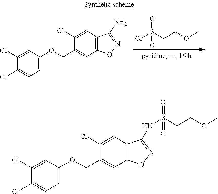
C1(Cl)=CC2=C(C=C1COC1=CC=C(Cl)C(Cl)=C1)ON=C2N.ClS(CCOC)(=O)=O.C1(Cl)=CC2=C(C=C1COC1=CC=C(Cl)C(Cl)=C1)ON=C2NS(=O)(CCOC)=O
